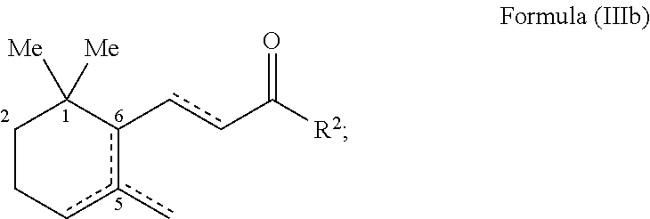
C1Ccc(c)c(-ccC([R2])=O)C1([Me])[Me]
